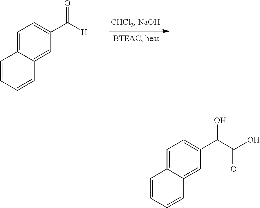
C1=C2C(=CC(C([H])=O)=C1)C=CC=C2.C1=C2C(=CC(C(C(O)=O)O)=C1)C=CC=C2
